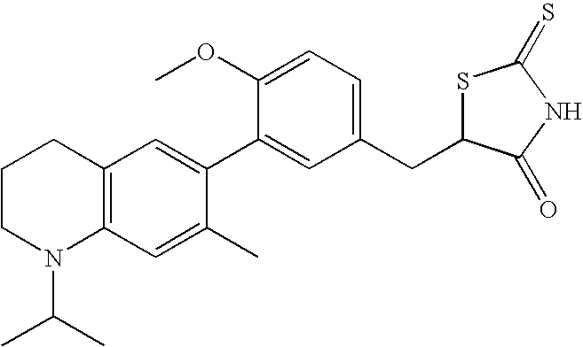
C1CN(C(C)C)C2=C(C1)C=C(C1=CC(CC3SC(=S)NC3=O)=CC=C1OC)C(C)=C2
